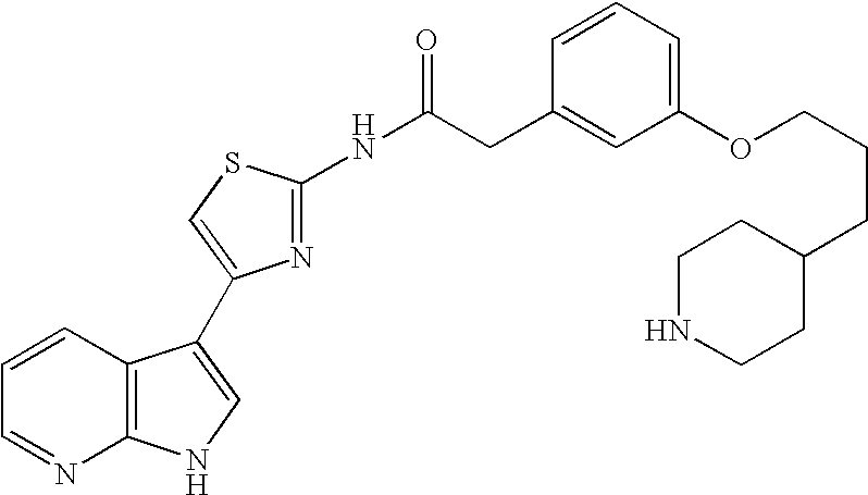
C1=CC2=C(N=C1)NC=C2C1=CSC(NC(CC2=CC(OCCCC3CCNCC3)=CC=C2)=O)=N1
